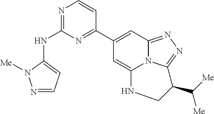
N1=C(NC2=CC=NN2[Me])N=C(C2=CC3=NN=C4N3C(=C2)NCC4C([Me])[Me])C=C1
